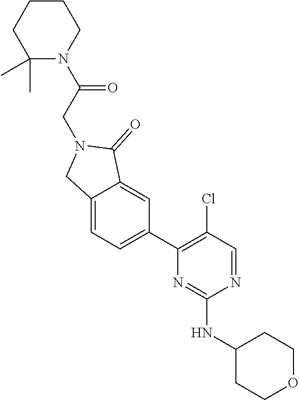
N1=CC(Cl)=C(C2=CC=C3C(=C2)C(=O)N(CC(=O)N2CCCCC2(C)C)C3)N=C1NC1CCOCC1
